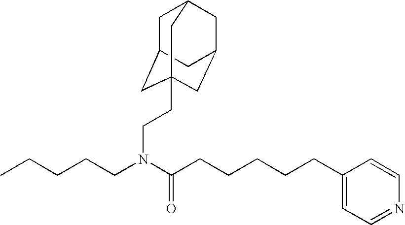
C(CCCCC(=O)N(CCCCC)CCC12CC3CC(CC(C1)C3)C2)C1=CC=NC=C1
